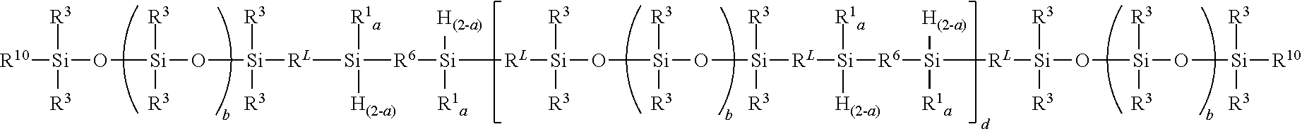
[R10][Si](O[Si]([R3])([R3])O[Si]([R3])([R3])[RL][Si]([R6][Si]([RL][Si](O[Si]([R3])([R3])O[Si]([R3])([R3])[RL][Si]([R6][Si]([H(2-a)])([R1a])[RL][Si](O[Si]([R3])([R3])O[Si]([R3])([R3])[R10])([R3])[R3])([R1a])[H(2-a)])([R3])[R3])([H(2-a)])[R1a])([R1a])[H(2-a)])([R3])[R3]
